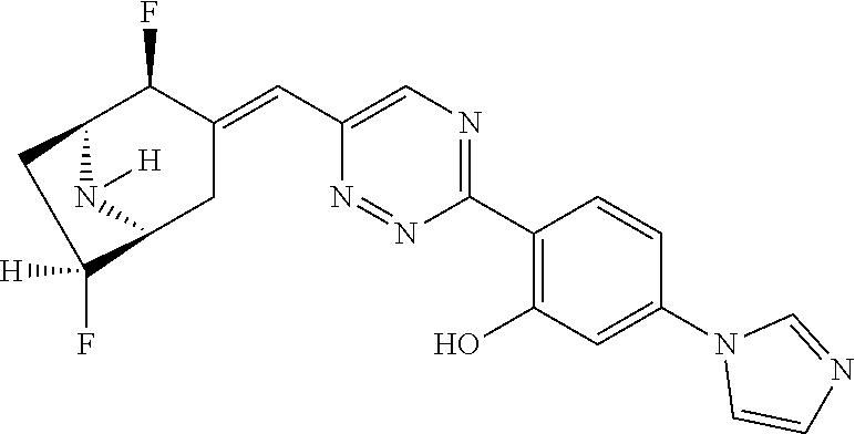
C1(C2=C(O)C=C(N3C=CN=C3)C=C2)=NC=C(C=C2C(F)C3N([H])C(C2)C([H])(F)C3)N=N1
